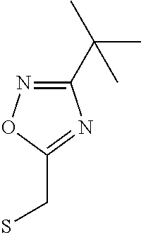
C1(C(C)(C)C)=NOC(CS)=N1
